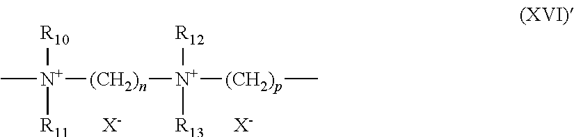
C[N+]([(CH2)n][N+]([(CH2)p]C)([R12])[R13])([R10])[R11].[X-].[X-]
